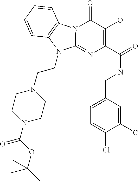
N12C(=NC(C(=O)NCC3=CC=C(Cl)C(Cl)=C3)=C(O)C1=O)N(CCN1CCN(C(OC(C)(C)C)=O)CC1)C1=C2C=CC=C1
